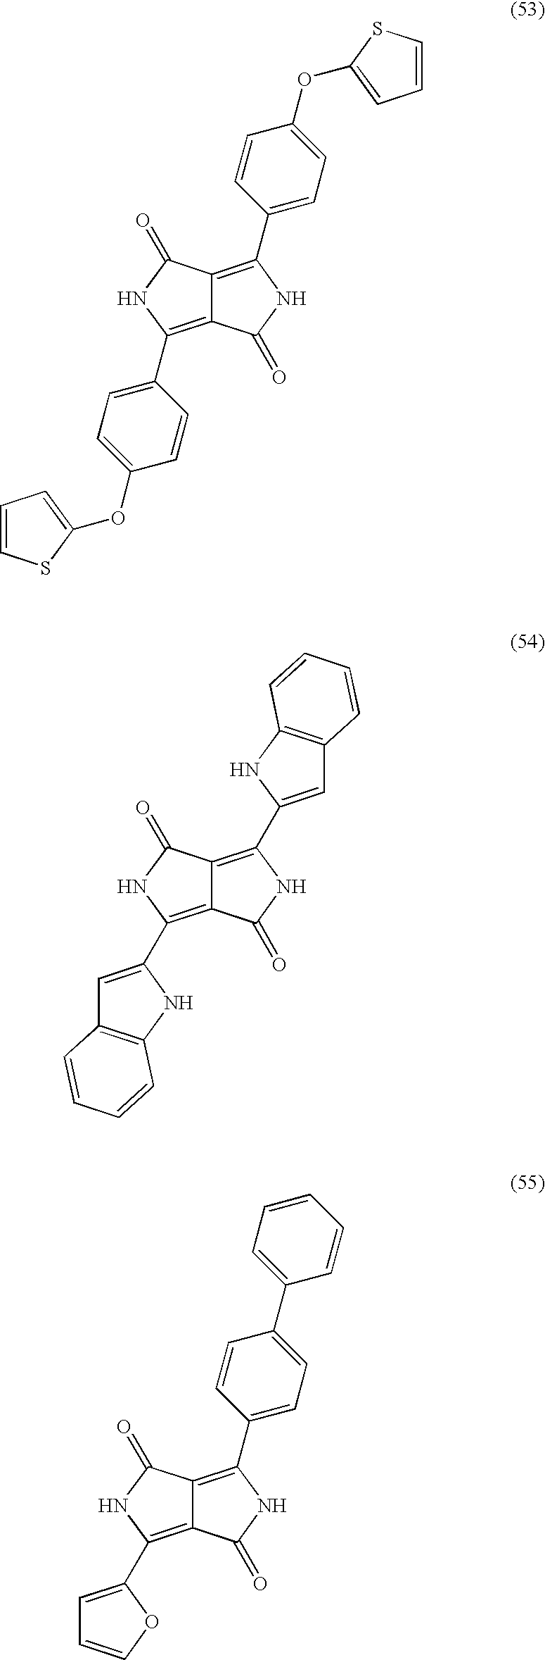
C1(C2=C3C(=C(C4=CC=C(OC5=CC=CS5)C=C4)NC3=O)C(=O)N2)=CC=C(OC2=CC=CS2)C=C1.C1=C(C2=C3C(=C(C4=CC5=C(N4)C=CC=C5)NC3=O)C(=O)N2)NC2=C1C=CC=C2.C1=C(C2=C3C(=C(C4=CC=C(C5=CC=CC=C5)C=C4)NC3=O)C(=O)N2)OC=C1
